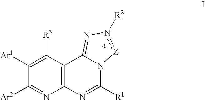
C12=C(C([R3])=C([Ar1])C([Ar2])=N1)C1=Nn([R2])[Z]N1C([R1])=N2
